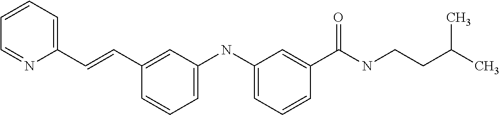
C(C1=CC=CC=N1)=CC1=CC(NC2=CC=CC(C(NCCC(C)C)=O)=C2)=CC=C1
